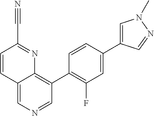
C1=CC(C#N)=NC2=C(C3=C(F)C=C(C4=CN(C)N=C4)C=C3)C=NC=C12
